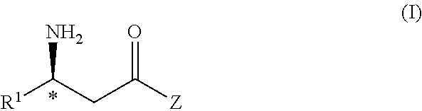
[R1]C(CC([Z])=O)N
